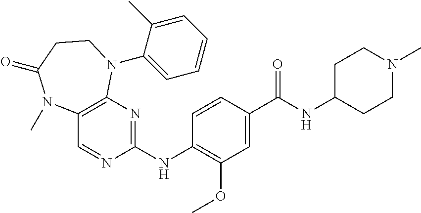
C1(NC2=NC3=C(C=N2)N(C)C(=O)CCN3C2=CC=CC=C2C)=C(OC)C=C(C(NC2CCN(C)CC2)=O)C=C1
